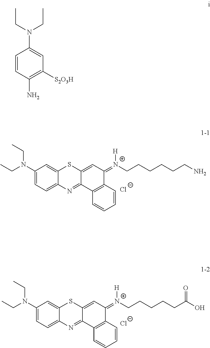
[N+](=C1C=C2C(=NC3=CC=C(N(CC)CC)C=C3S2)C2=C1C=CC=C2)([H])CCCCCCN.[Cl-].[N+](=C1C=C2C(=NC3=CC=C(N(CC)CC)C=C3S2)C2=C1C=CC=C2)([H])CCCCCC(O)=O.[Cl-].C1=CC(N)=C([S2O3H])C=C1N(CC)CC
